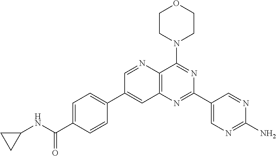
C1=C(C(NC2CC2)=O)C=CC(C2=CC3=C(N=C2)C(N2CCOCC2)=NC(C2=CN=C(N)N=C2)=N3)=C1
